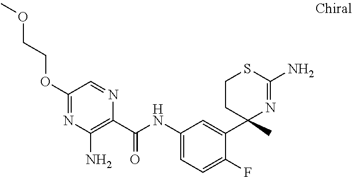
C1(C(NC2=CC=C(F)C(C3(C)N=C(N)SCC3)=C2)=O)=C(N)N=C(OCCOC)C=N1
